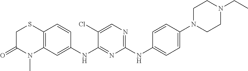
C1(NC2=CC=C(N3CCN(CC)CC3)C=C2)=NC=C(Cl)C(NC2=CC3=C(C=C2)SCC(=O)N3C)=N1
